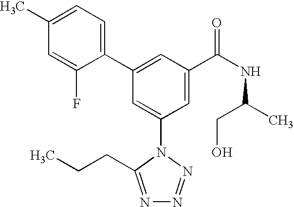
C1(C2=CC(C(NC(C)CO)=O)=CC(N3C(CCC)=NN=N3)=C2)=CC=C(C)C=C1F
